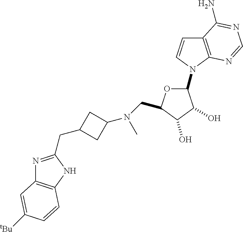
C1=CN(C2OC(CN(C3CC(CC4=NC5=C(N4)C=CC([tBu])=C5)C3)C)C(O)C2O)C2=C1C(N)=NC=N2
